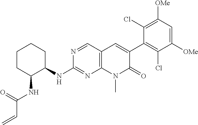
N1=CC2=C(N=C1NC1CCCCC1NC(C=C)=O)N(C)C(=O)C(C1=C(Cl)C([OMe])=CC([OMe])=C1Cl)=C2
